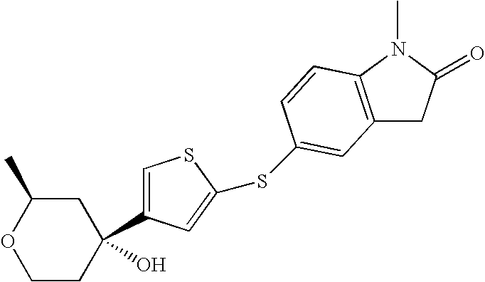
C1CC(O)(C2=CSC(SC3=CC4=C(N(C)C(=O)C4)C=C3)=C2)CC(C)O1
